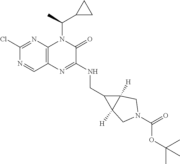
C1(Cl)=NC2=C(C=N1)N=C(NCC1C3([H])C1([H])CN(C(=O)OC(C)(C)C)C3)C(=O)N2C(C1CC1)C
